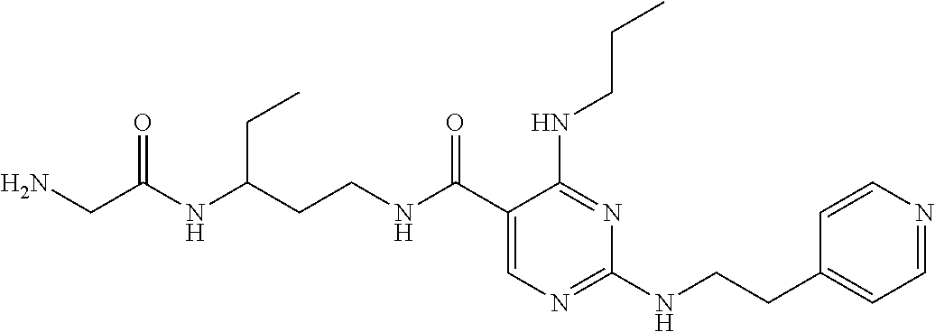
C(NC(C1=CN=C(NCCC2=CC=NC=C2)N=C1NCCC)=O)CC(CC)NC(=O)CN
